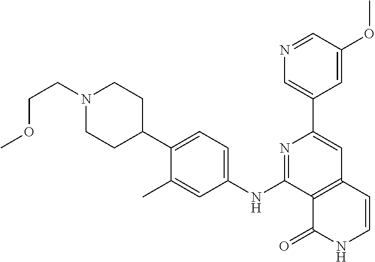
C1(C2=CC3=C(C(NC4=CC=C(C5CCN(CCOC)CC5)C(C)=C4)=N2)C(=O)NC=C3)=CN=CC(OC)=C1
